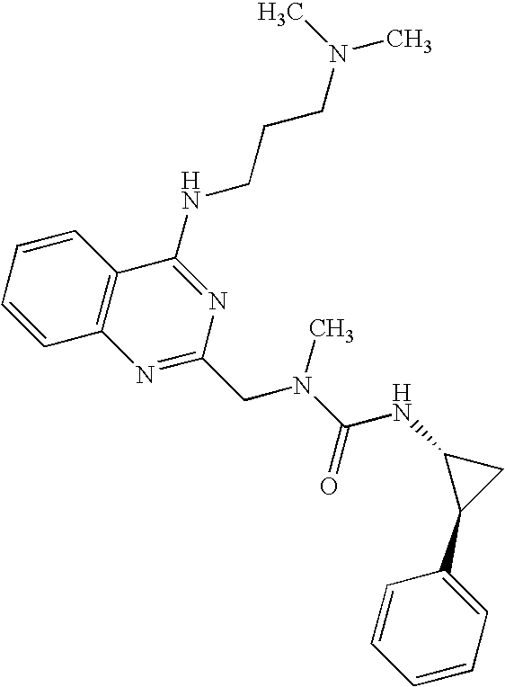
C1=CC=CC2=C1N=C(CN(C(=O)NC1C(C3=CC=CC=C3)C1)C)N=C2NCCCN(C)C
